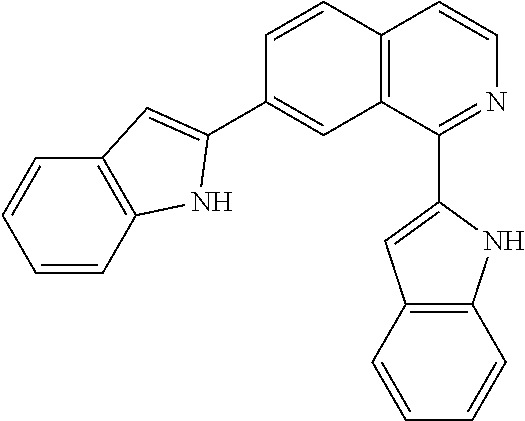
C12=C(C(C3=CC4=C(N3)C=CC=C4)=NC=C1)C=C(C1=CC3=C(C=CC=C3)N1)C=C2
